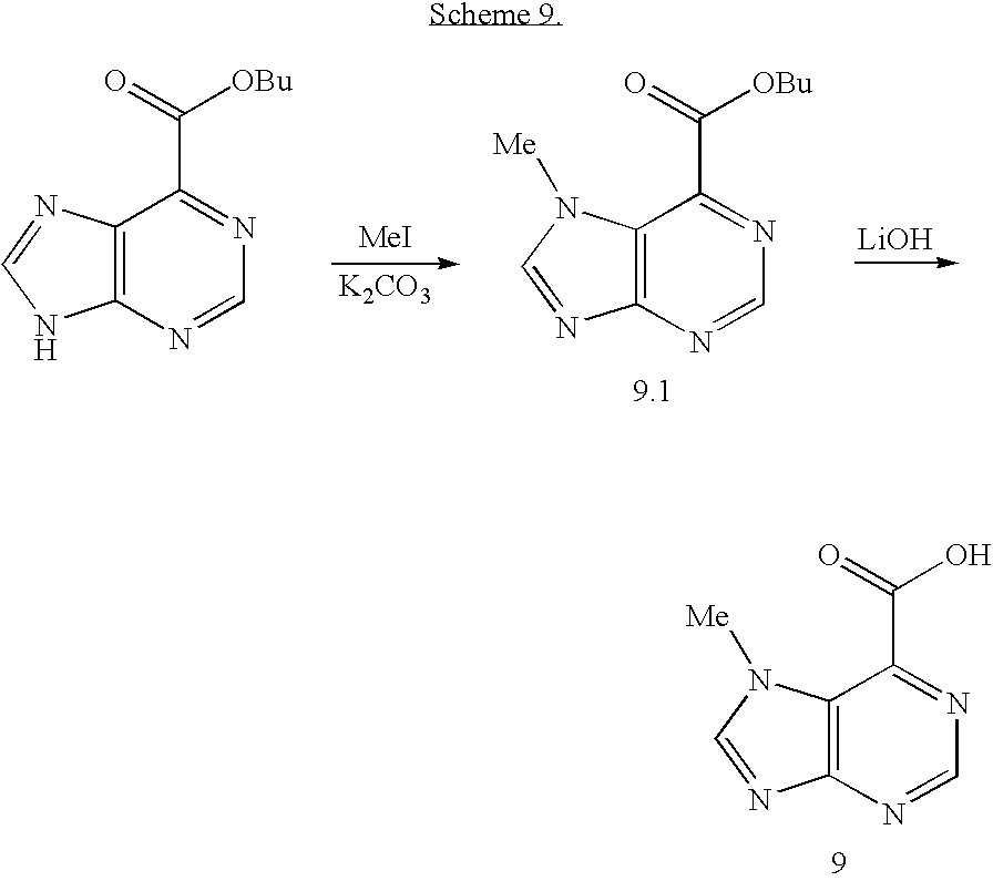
C12=C(N=CN=C1C(=O)[OBu])NC=N2.C12=C(N=CN=C1C(=O)[OBu])N=CN2[Me].[LiOH].[MeI].[K2CO3].C12=C(N=CN=C1C(=O)O)N=CN2[Me]
